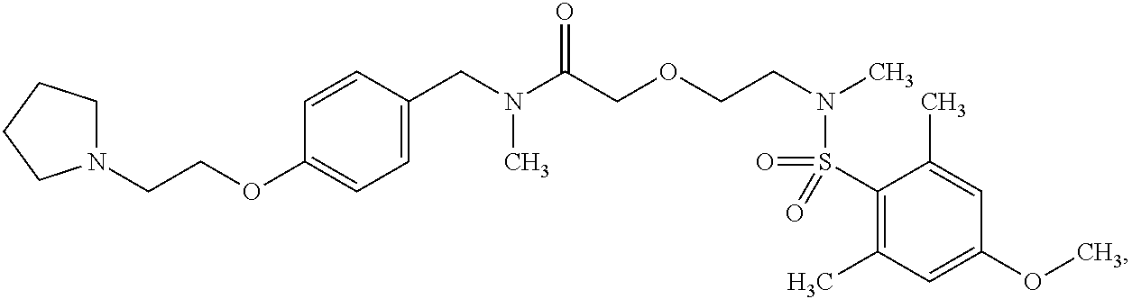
C1(CN(C(COCCN(C)S(=O)(C2=C(C)C=C(OC)C=C2C)=O)=O)C)=CC=C(OCCN2CCCC2)C=C1
